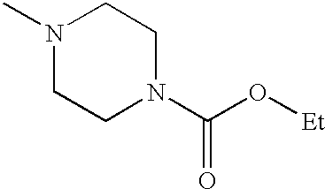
N1(C)CCN(C(O[Et])=O)CC1
